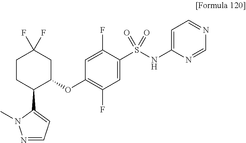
C1CC(C2=CC=NN2C)C(OC2=C(F)C=C(S(NC3=CC=NC=N3)(=O)=O)C(F)=C2)CC1(F)F
